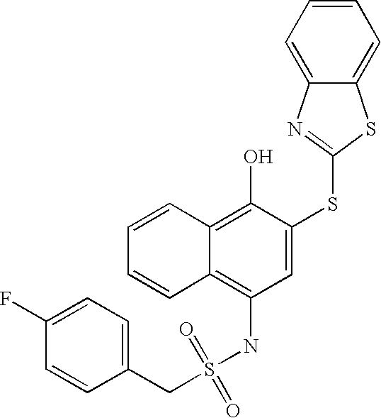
C1=CC=CC2=C(O)C(SC3=NC4=CC=CC=C4S3)=CC(NS(CC3=CC=C(F)C=C3)(=O)=O)=C12
